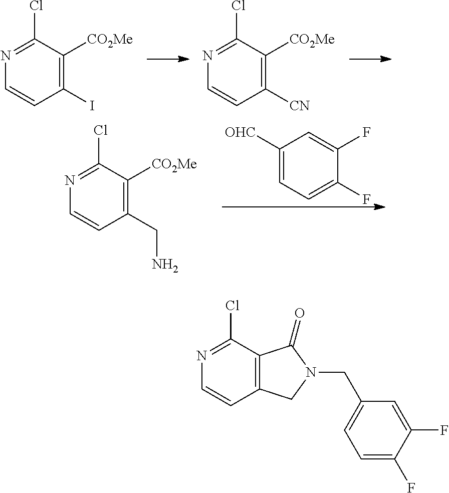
C1(I)=C([CO2Me])C(Cl)=NC=C1.C1([CN])=C([CO2Me])C(Cl)=NC=C1.C1(CN)=C([CO2Me])C(Cl)=NC=C1.C1([OHC])=CC=C(F)C(F)=C1.C12=C(C(Cl)=NC=C1)C(=O)N(CC1=CC=C(F)C(F)=C1)C2
